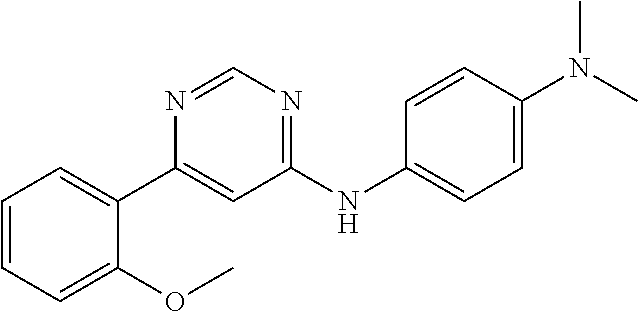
C1=CC=C(OC)C(C2=CC(NC3=CC=C(N(C)C)C=C3)=NC=N2)=C1
